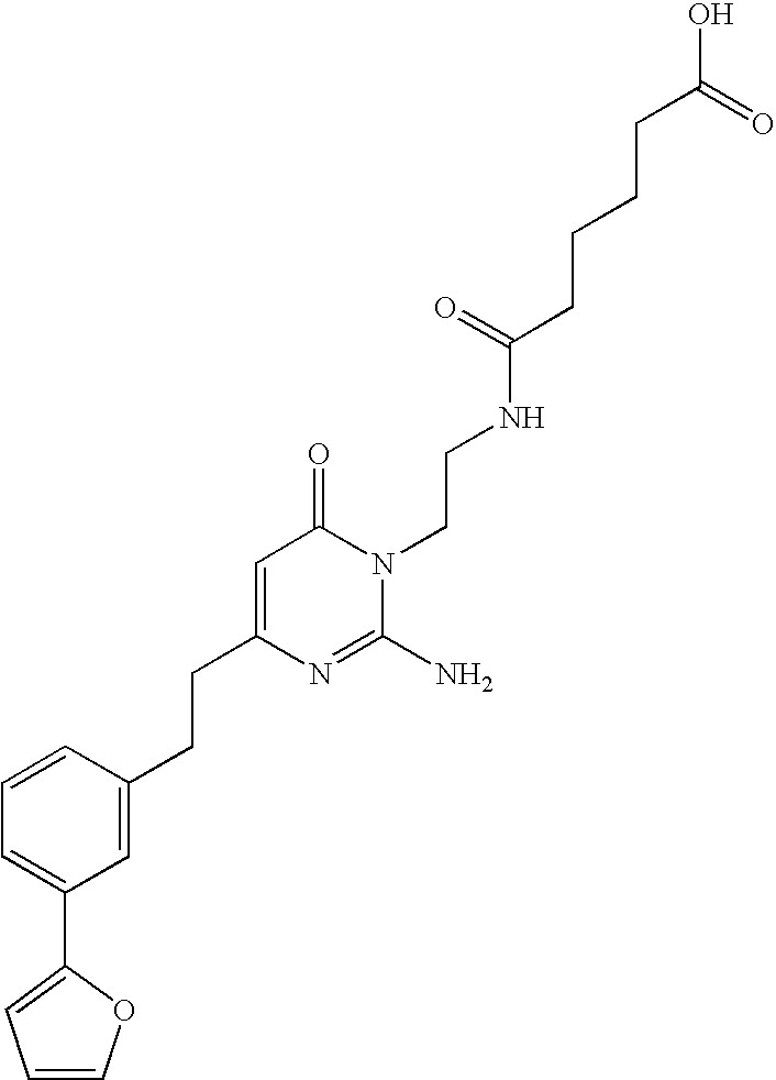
C(C1=CC(=O)N(CCNC(CCCCC(O)=O)=O)C(N)=N1)CC1=CC(C2=CC=CO2)=CC=C1
